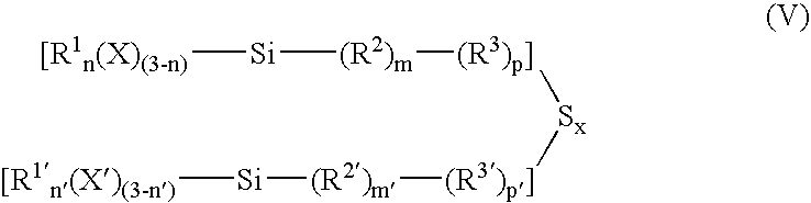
[[R1n(X)(3-n)][Si][(R2)m][(R3)p]][Sx][(R3)p]][(R2)m][Si][[R1n(X)(3-n)]
